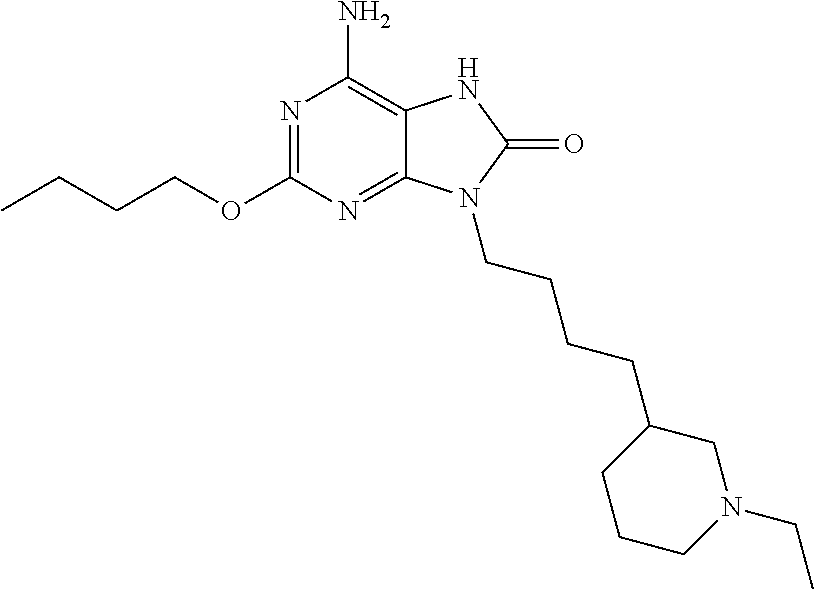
N1=C(OCCCC)N=C2C(=C1N)NC(=O)N2CCCCC1CCCN(CC)C1
